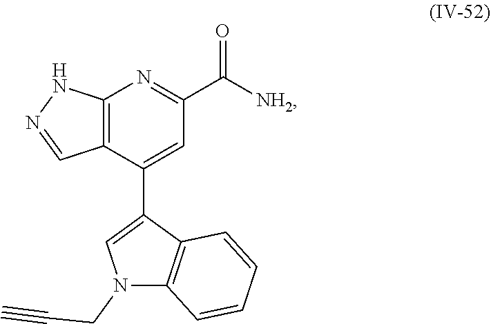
C12=C(C(C3=CN(CC#C)C4=C3C=CC=C4)=CC(C([NH2])=O)=N1)C=NN2
